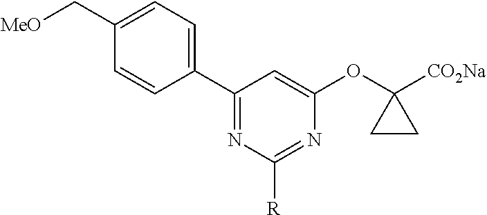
C1(C2=CC=C(C[MeO])C=C2)=NC([R])=NC(OC2([CO2Na])CC2)=C1
